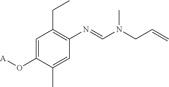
C1=C(O[A])C(C)=CC(N=CN(CC=C)C)=C1CC
